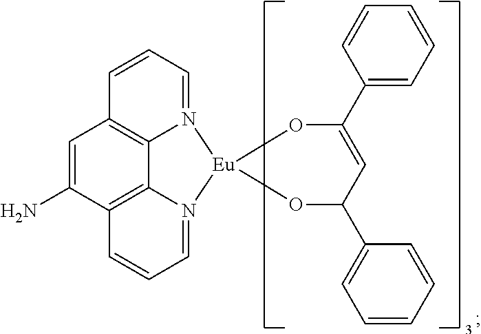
C1=C(N)C2=C3C4=C1C=CC=N4[Eu]1(N3=CC=C2)OC(C2=CC=CC=C2)C=C(C2=CC=CC=C2)O1
